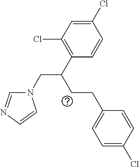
C1(Cl)=CC(Cl)=C(C(CCC2=CC=C(Cl)C=C2)CN2C=NC=C2)C=C1
